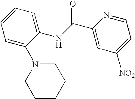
C1(C(NC2=CC=CC=C2N2CCCCC2)=O)=CC([NO2])=CC=N1
